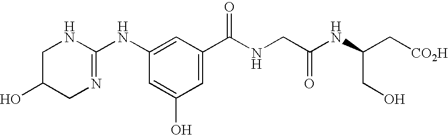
C1C(O)CN=C(NC2=CC(C(NCC(NC(C[CO2H])CO)=O)=O)=CC(O)=C2)N1
